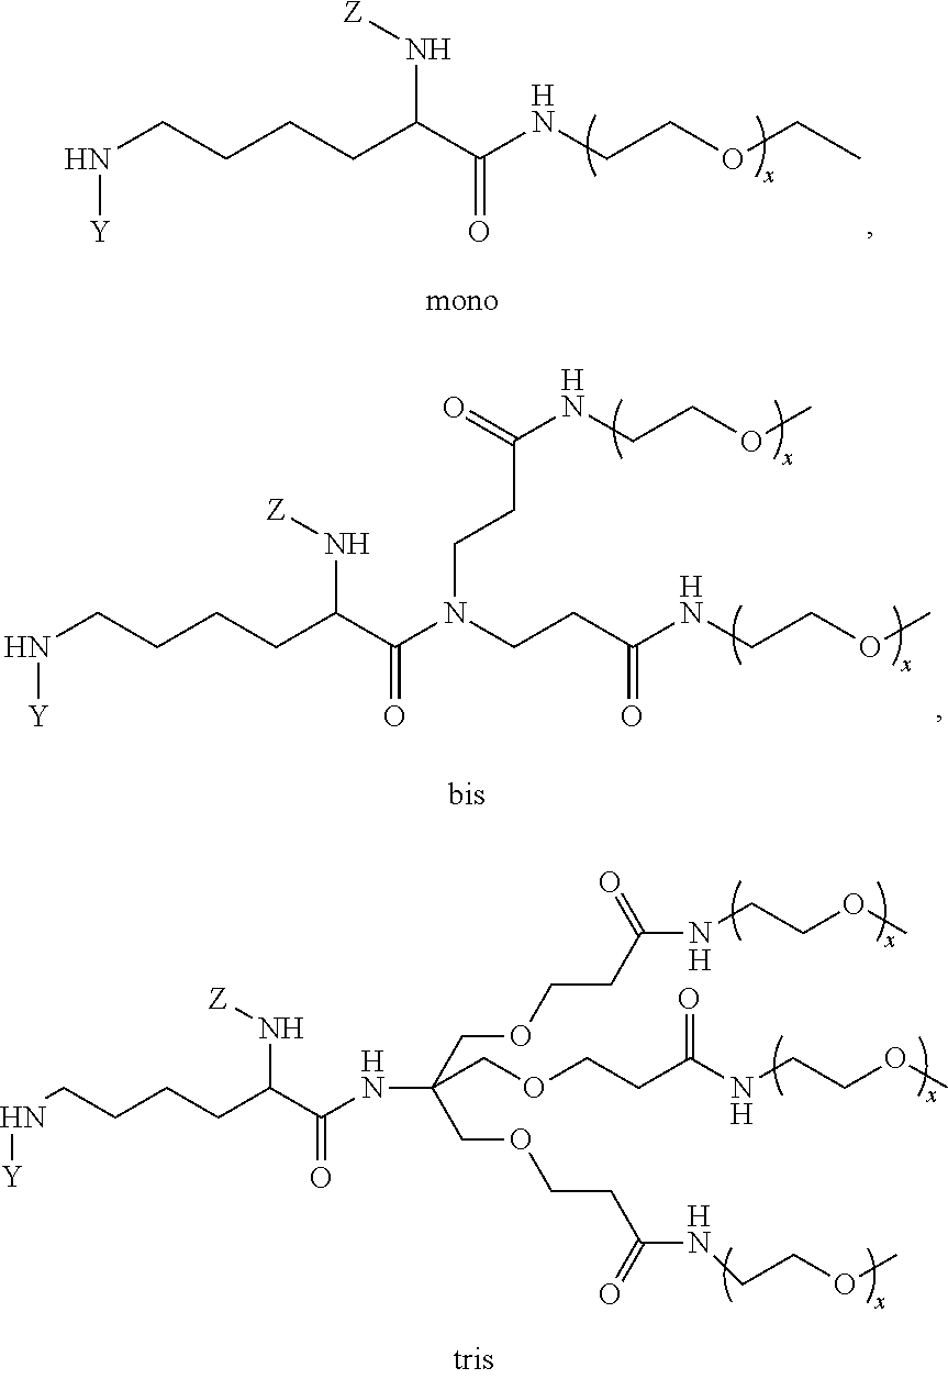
N(CCCCC(C(NCCOCC)=O)N[Z])[Y].N(CCCCC(C(N(CCC(NCCOC)=O)CCC(NCCOC)=O)=O)N[Z])[Y].N(CCCCC(C(NC(COCCC(NCCOC)=O)(COCCC(NCCOC)=O)COCCC(NCCOC)=O)=O)N[Z])[Y]
